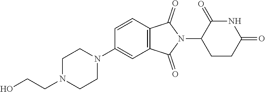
C1CN(CCO)CCN1C1=CC2=C(C=C1)C(=O)N(C1CCC(=O)NC1=O)C2=O
